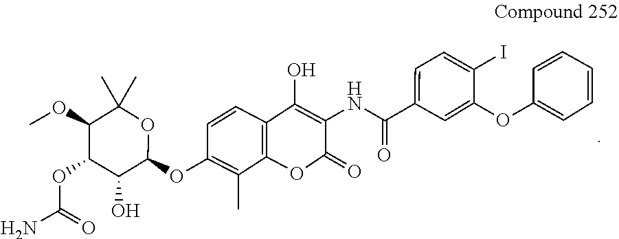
C1=CC(OC2=CC(C(=O)NC3=C(O)C4=C(OC3=O)C(C)=C(OC3OC(C)(C)C(OC)C(OC(N)=O)C3O)C=C4)=CC=C2I)=CC=C1
